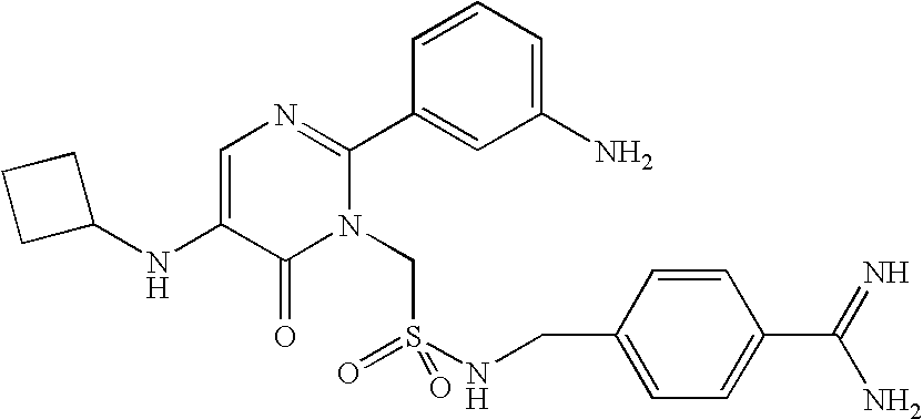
C1=C(NC2CCC2)C(=O)N(CS(NCC2=CC=C(C(=N)N)C=C2)(=O)=O)C(C2=CC(N)=CC=C2)=N1
